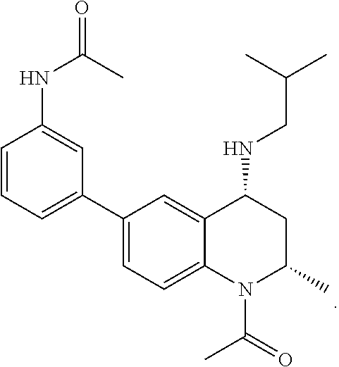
C1=CC=C(C2=CC=C3C(=C2)C(NCC(C)C)CC(C)N3C(=O)C)C=C1NC(=O)C
